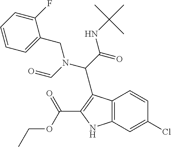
C12=C(C=C(Cl)C=C1)NC(C(=O)OCC)=C2C(N(CC1=CC=CC=C1F)C=O)C(=O)NC(C)(C)C
